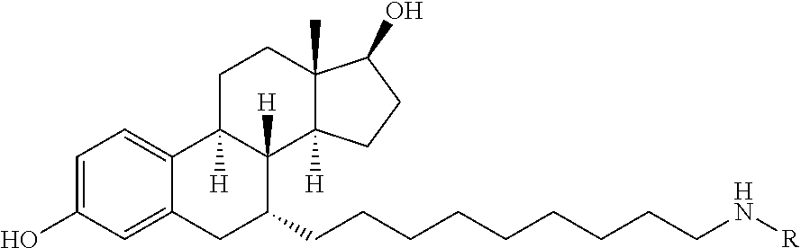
C1=C(O)C=C2C(=C1)C1([H])C([H])(C(CCCCCCCCCN[R])C2)C2([H])C(C)(CC1)C(O)CC2
